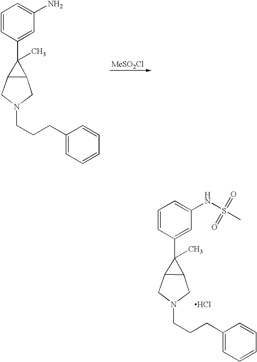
C1=CC(C2(C)C3C2CN(CCCC2=CC=CC=C2)C3)=CC(N)=C1.[MeSO2Cl].C1=CC(C2(C)C3C2CN(CCCC2=CC=CC=C2)C3)=CC(NS(C)(=O)=O)=C1.Cl
